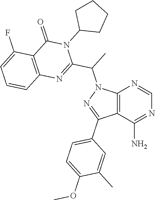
C12=C(C(N)=NC=N1)C(C1=CC=C(OC)C(C)=C1)=NN2C(C)C1=NC2=C(C(=O)N1C1CCCC1)C(F)=CC=C2
